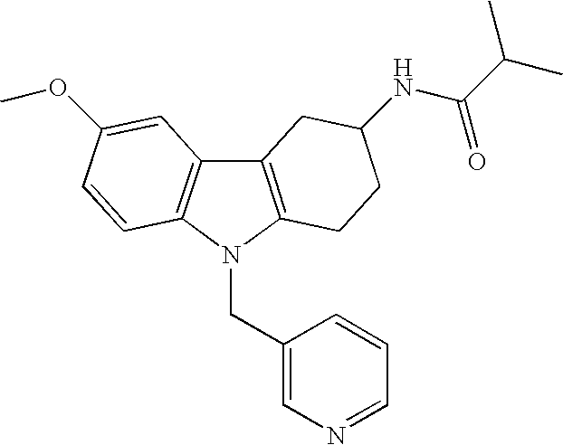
C12=C(N(CC3=CN=CC=C3)C3=C1C=C(OC)C=C3)CCC(NC(C(C)C)=O)C2
